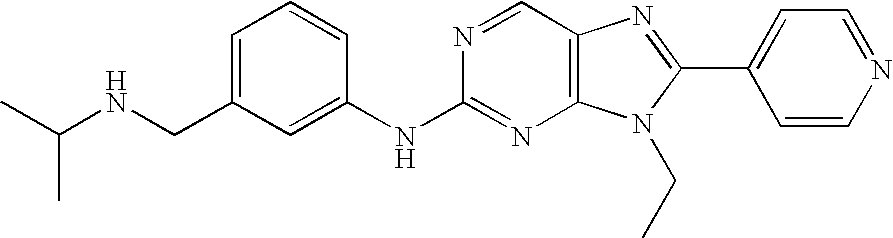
C1=C(CNC(C)C)C=C(NC2=NC3=C(C=N2)N=C(C2=CC=NC=C2)N3CC)C=C1
